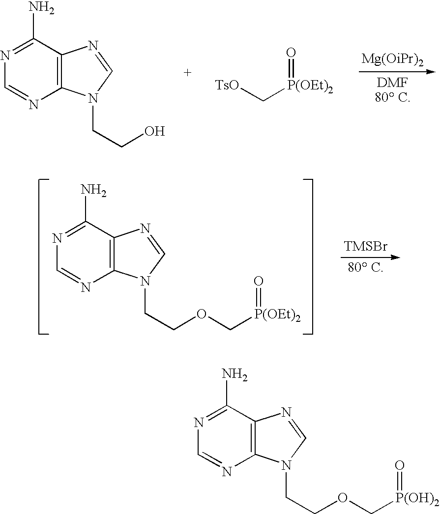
C1=NC2=C(C(N)=N1)N=CN2CCO.[TsO]C[P(OEt)2]=O.N1=CN=C(N)C2=C1N(CCOC[P(OEt)2]=O)C=N2.[TMSBr].N1=CN=C(N)C2=C1N(CCOC[P(OH)2]=O)C=N2
